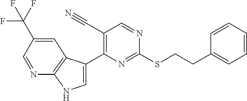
C1=C(C2=C(C#N)C=NC(SCCC3=CC=CC=C3)=N2)C2=C(N1)N=CC(C(F)(F)F)=C2
